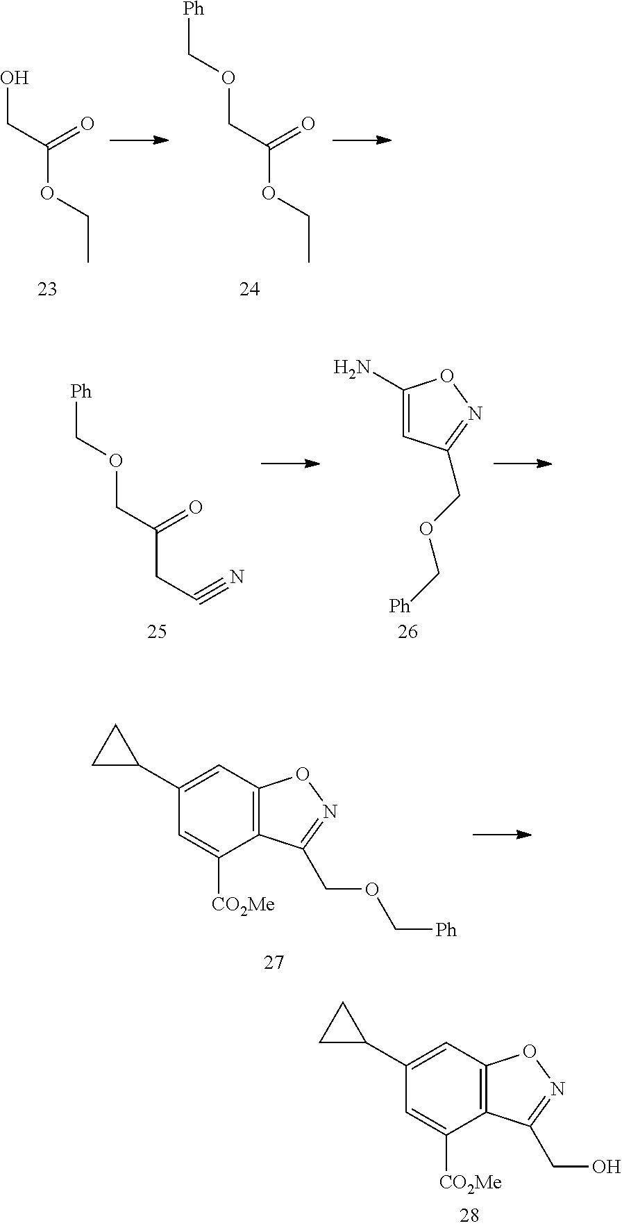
OCC(OCC)=O.O(CC(OCC)=O)C[Ph].O(CC(CC#N)=O)C[Ph].C1=C(N)ON=C1COC[Ph].C12=C(C=C(C3CC3)C=C1[CO2Me])ON=C2COC[Ph].C12=C(C=C(C3CC3)C=C1[CO2Me])ON=C2CO
